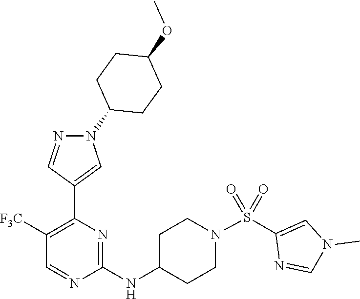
N1=CC([F3C])=C(C2=CN(C3CCC(OC)CC3)N=C2)N=C1NC1CCN(S(=O)(=O)C2=CN(C)C=N2)CC1
